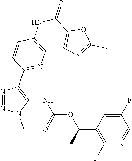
N1=NN(C)C(NC(OC(C2=C(F)N=CC(F)=C2)C)=O)=C1C1=NC=C(NC(C2=CN=C(C)O2)=O)C=C1
